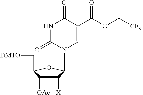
C1([X])C([OAc])C(C[DMTO])OC1N1C=C(C(OC[CF3])=O)C(=O)NC1=O
